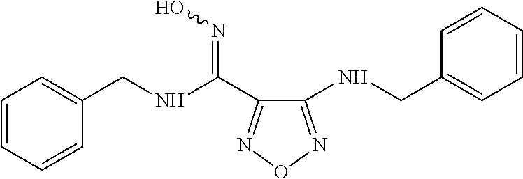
C1(NCC2=CC=CC=C2)=NON=C1C(NCC1=CC=CC=C1)=NO
